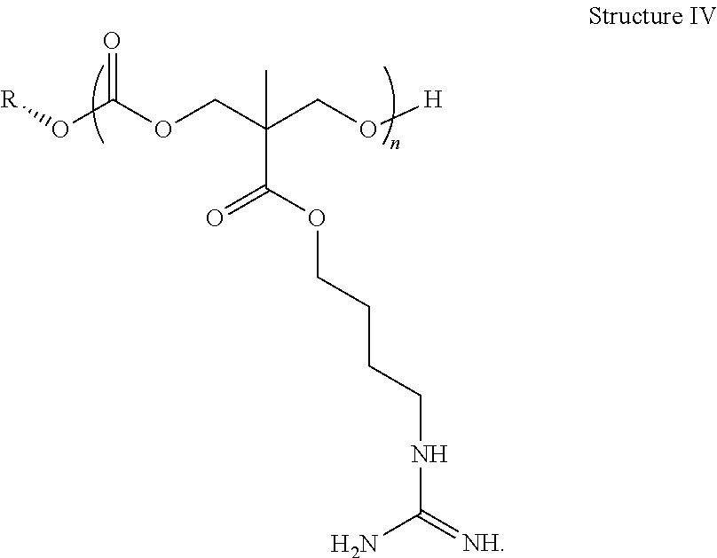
[R]OC(OCC(CO[H])(C)C(=O)OCCCCNC(=[NH])N)=O
